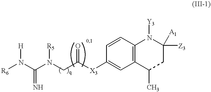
[R6]N(C(N(CC([X3]C1=CC2=C(C=C1)N([Y3])C([Z3])([A1])CC2C)=O)[R5])=N)[H]
